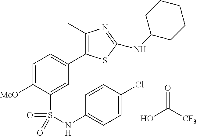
C1=C([MeO])C(S(=O)(=O)NC2=CC=C(Cl)C=C2)=CC(C2=C(C)N=C(NC3CCCCC3)S2)=C1.OC(=O)[CF3]
